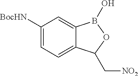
C1([BocHN])=CC=C2C(=C1)B(O)OC2C[NO2]
